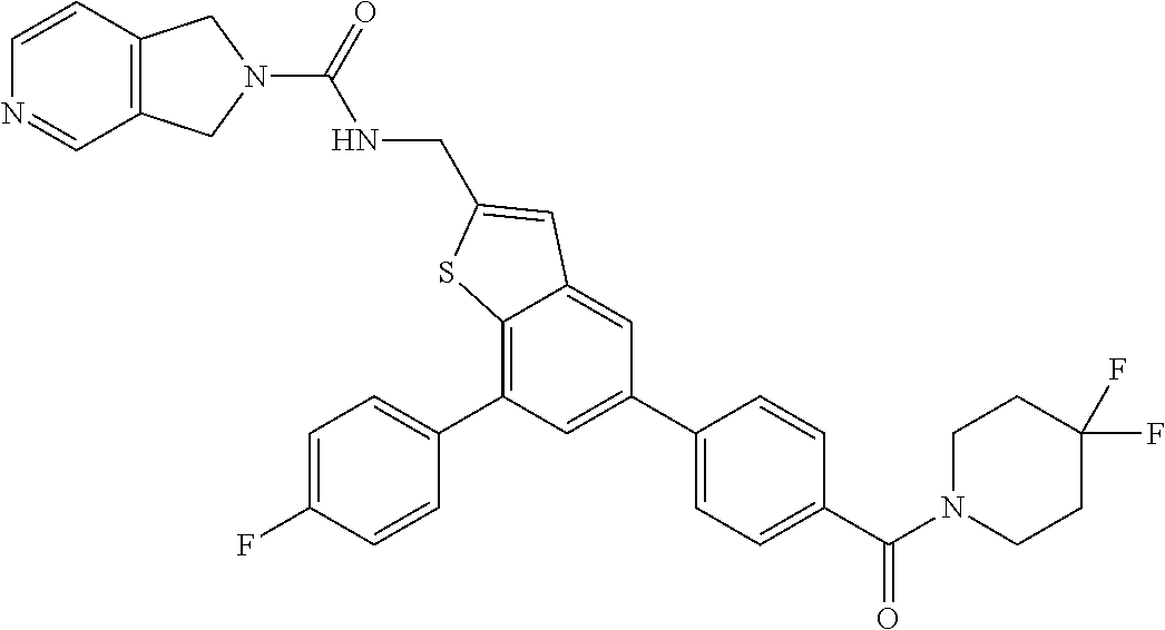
C12=C(C=CN=C1)CN(C(=O)NCC1=CC3=CC(C4=CC=C(C(N5CCC(F)(F)CC5)=O)C=C4)=CC(C4=CC=C(F)C=C4)=C3S1)C2
